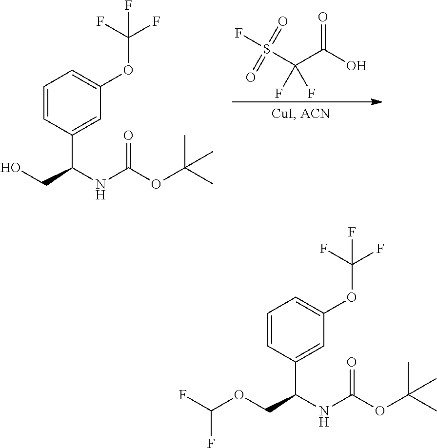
OCC(NC(=O)OC(C)(C)C)C1=CC(OC(F)(F)F)=CC=C1.FS(=O)(=O)C(C(O)=O)(F)F.FC(OCC(NC(=O)OC(C)(C)C)C1=CC(OC(F)(F)F)=CC=C1)F
